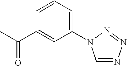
CC(C1=CC(N2C=NN=N2)=CC=C1)=O
